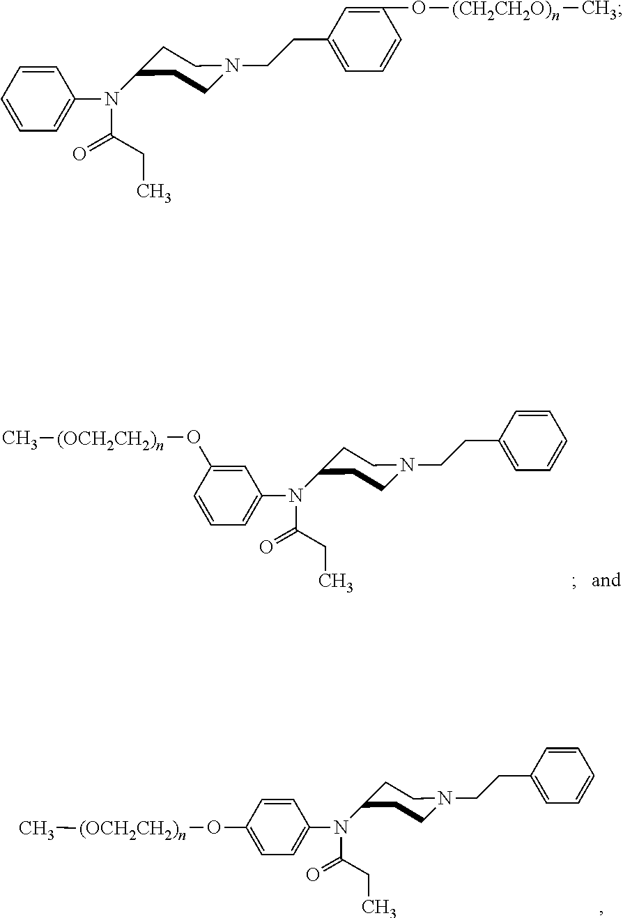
C1(O[(OCH2CH2)n]C)=CC(N(C(CC)=O)C2CCN(CCC3=CC=CC=C3)CC2)=CC=C1.C1=CC(N(C(CC)=O)C2CCN(CCC3=CC=CC=C3)CC2)=CC=C1O[(OCH2CH2)n]C.C1=CC(N(C(CC)=O)C2CCN(CCC3=CC=CC(O[(CH2CH2O)n]C)=C3)CC2)=CC=C1
